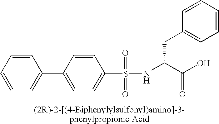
C1=CC=CC=C1C1=CC=C(S(=O)(=O)NC(C(O)=O)CC2=CC=CC=C2)C=C1
